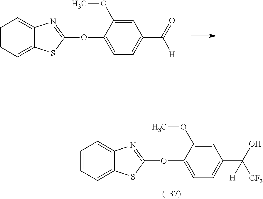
C1=CC=C2C(=C1)N=C(OC1=CC=C(C([CF3])(O)[H])C=C1OC)S2.C1=CC=C2C(=C1)N=C(OC1=CC=C(C([H])=O)C=C1OC)S2
